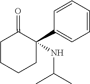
N(C(C)C)C1(C2=CC=CC=C2)C(=O)CCCC1
